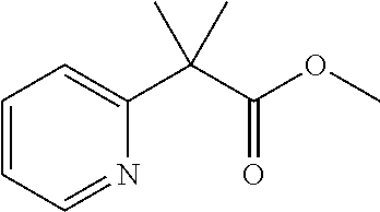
C1=CC=NC(C(C(OC)=O)(C)C)=C1
